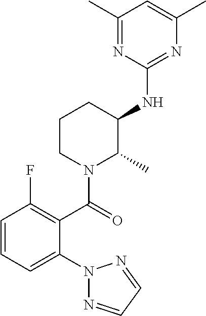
N1(C2=CC=CC(F)=C2C(N2C(C)C(NC3=NC(C)=CC(C)=N3)CCC2)=O)N=CC=N1
